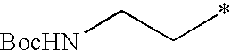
[BocHN]CC*
